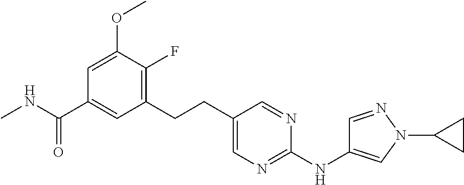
CNC(C1=CC(CCC2=CN=C(NC3=CN(C4CC4)N=C3)N=C2)=C(F)C(OC)=C1)=O
